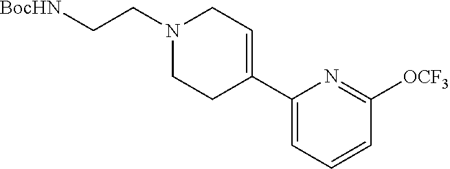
C1(C2=CCN(CC[BocHN])CC2)=CC=CC([OCF3])=N1
